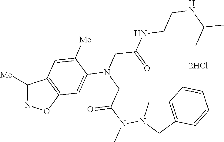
C1([Me])=NOC2=C1C=C([Me])C(N(CC(N(C)N1CC3=C(C1)C=CC=C3)=O)CC(=O)NCCNC(C)C)=C2.[2HCl]
